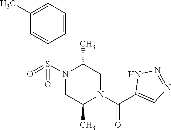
C1(C)=CC=CC(S(N2C(C)CN(C(C3=CN=NN3)=O)C(C)C2)(=O)=O)=C1
